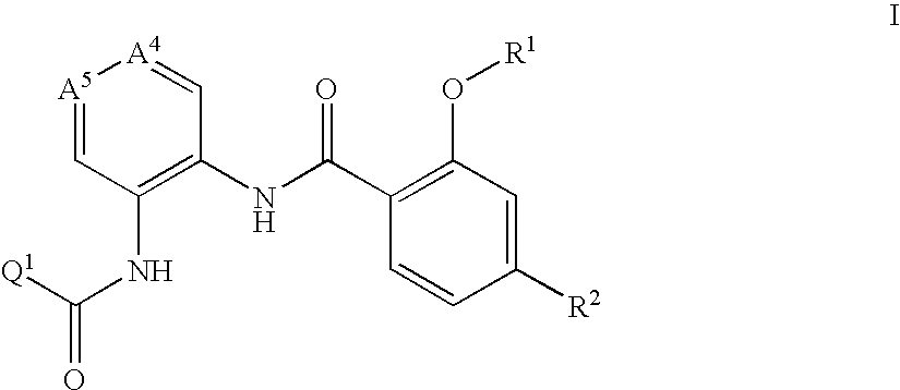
[A5]1=CC(NC(=O)[Q1])=C(NC(C2=C(O[R1])C=C([R2])C=C2)=O)C=[A4]1
